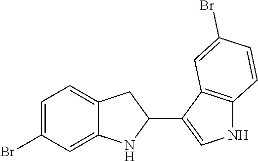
C1=C(Br)C=C2C(=C1)CC(C1=CNC3=C1C=C(Br)C=C3)N2
